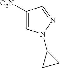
C1([O2N])=CN(C2CC2)N=C1
